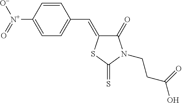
C1=C(C=C2C(=O)N(CCC(O)=O)C(=S)S2)C=CC([N+](=O)[O-])=C1
